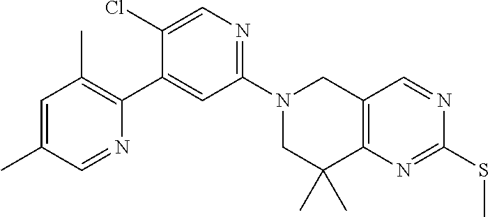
N1(C2=NC=C(Cl)C(C3=C(C)C=C(C)C=N3)=C2)CC(C)(C)C2=C(C1)C=NC(SC)=N2
